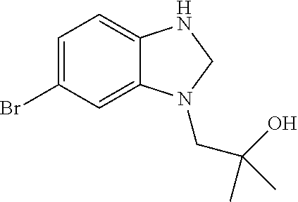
C1=C(Br)C=C2C(=C1)NCN2CC(O)(C)C
